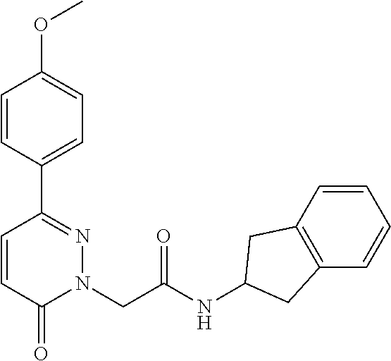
C1=CC(C2=NN(CC(NC3CC4=C(C3)C=CC=C4)=O)C(=O)C=C2)=CC=C1OC
